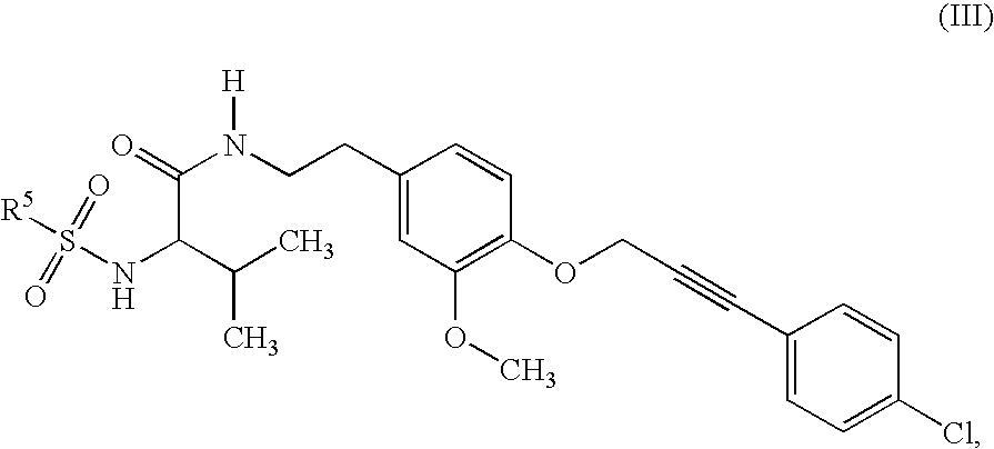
C(C(C(C)C)NS(=O)(=O)[R5])(N(CCC1=CC(OC)=C(OCC#CC2=CC=C(Cl)C=C2)C=C1)[H])=O
